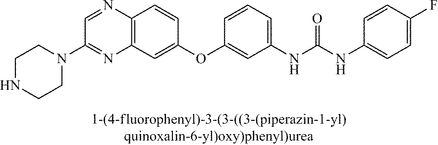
C12=C(C=C(OC3=CC(NC(NC4=CC=C(F)C=C4)=O)=CC=C3)C=C1)N=C(N1CCNCC1)C=N2
